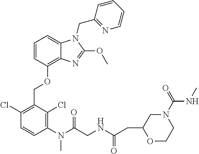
C1=CC(OCC2=C(Cl)C=CC(N(C(CNC(CC3OCCN(C(NC)=O)C3)=O)=O)C)=C2Cl)=C2C(=C1)N(CC1=NC=CC=C1)C(OC)=N2
